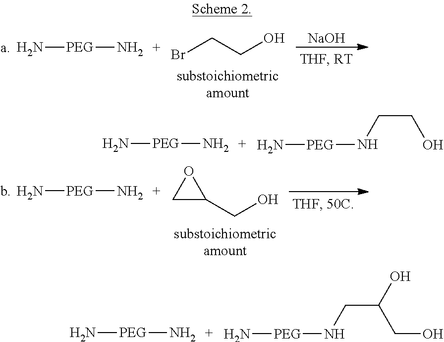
N[PEG]N.BrCCO.[NaOH].N[PEG]N.N[PEG]NCCO.N[PEG]N.C1C(CO)O1.N[PEG]N.N[PEG]NCC(CO)O
